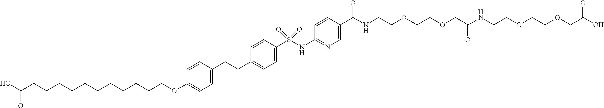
C1(CCC2=CC=C(OCCCCCCCCCCCC(O)=O)C=C2)=CC=C(S(NC2=NC=C(C(=O)NCCOCCOCC(NCCOCCOCC(O)=O)=O)C=C2)(=O)=O)C=C1
